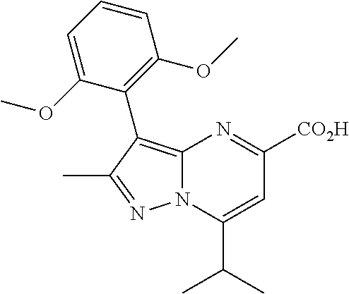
C12=C(C3=C(OC)C=CC=C3OC)C(C)=NN1C(C(C)C)=CC([CO2H])=N2
